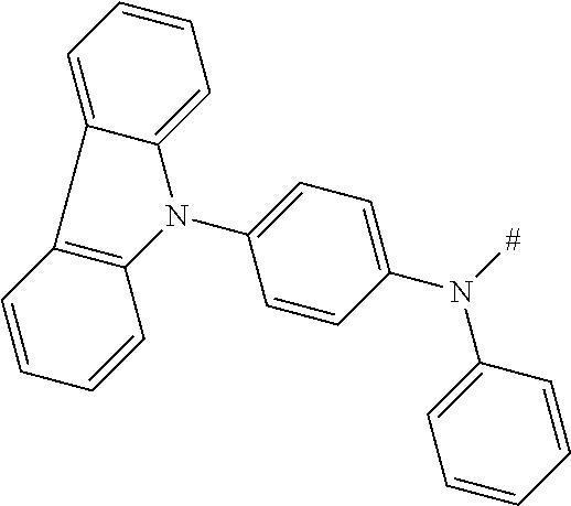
C1=CC(N([#])C2=CC=CC=C2)=CC=C1N1C2=CC=CC=C2C2=C1C=CC=C2
